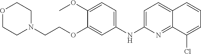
C1(OC)=CC=C(NC2=CC=C3C(=N2)C(Cl)=CC=C3)C=C1OCCN1CCOCC1
